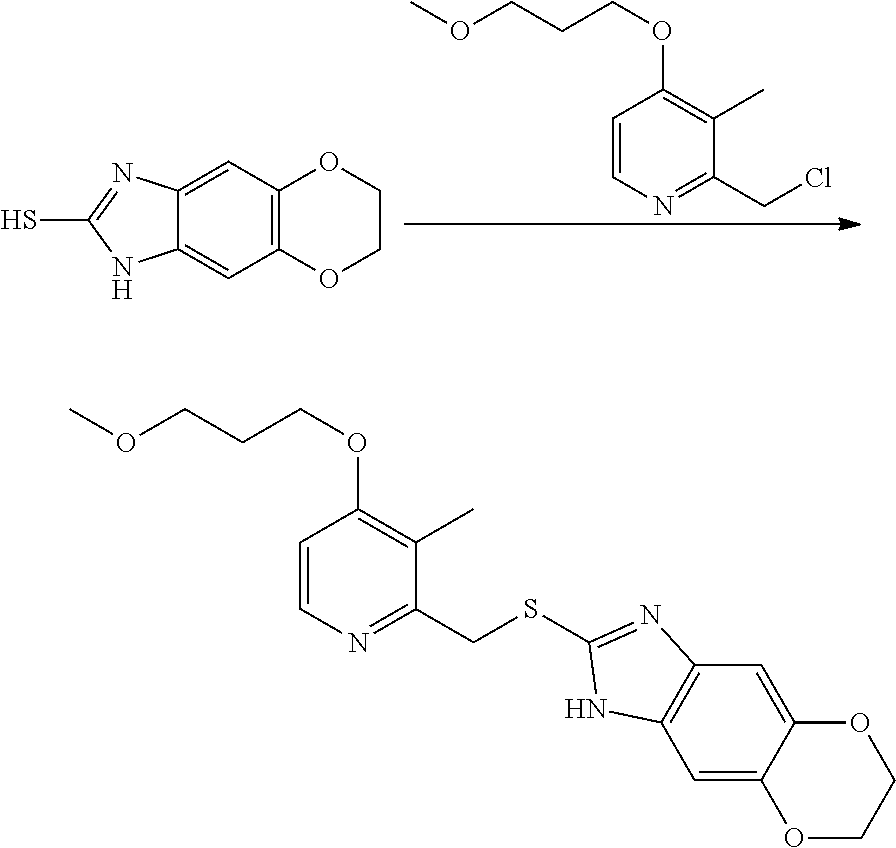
C1=CN=C(CCl)C(C)=C1OCCCOC.C12=C(C=C3C(=C1)NC(S)=N3)OCCO2.C1=CN=C(CSC2=NC3=C(C=C4C(=C3)OCCO4)N2)C(C)=C1OCCCOC
